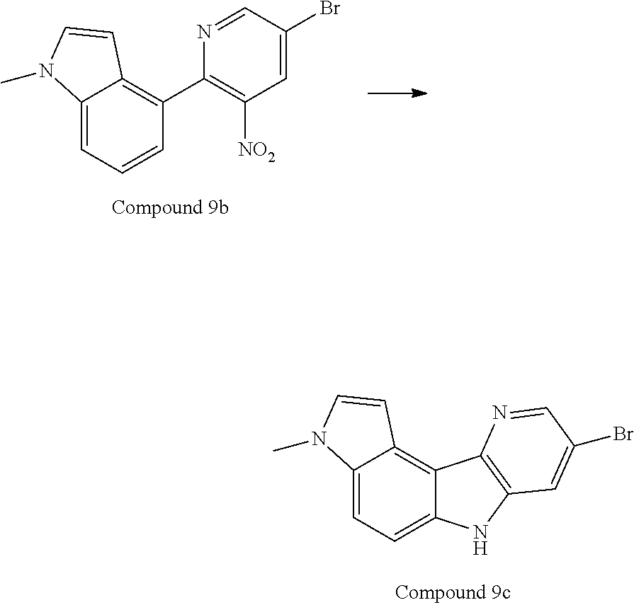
C12=CC=CC(C3=C([NO2])C=C(Br)C=N3)=C1C=CN2C.C12=CC=C3C(=C1C=CN2C)C1=C(N3)C=C(Br)C=N1
